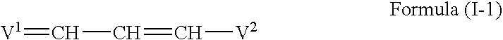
[V1]=CC=C[V2]
